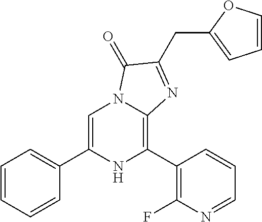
C1=C(C2=CC=CC=C2)NC(C2=C(F)N=CC=C2)=C2N1C(=O)C(CC1=CC=CO1)=N2
